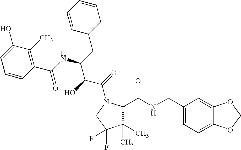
C1(C)(C)C(C(NCC2=CC=C3C(=C2)OCO3)=O)N(C(=O)C(C(NC(C2=C(C)C(O)=CC=C2)=O)CC2=CC=CC=C2)O)CC1(F)F
